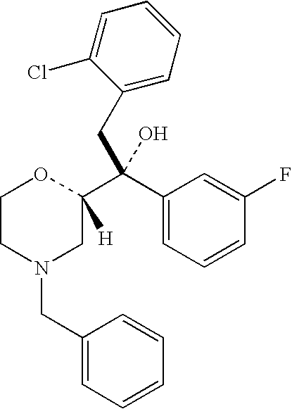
C1CN(CC2=CC=CC=C2)CC(C(C2=CC=CC(F)=C2)(CC2=CC=CC=C2Cl)O)([H])O1
